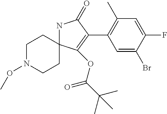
N1C2(C(OC(C(C)(C)C)=O)=C(C3=C(C)C=C(F)C(Br)=C3)C1=O)CCN(OC)CC2
